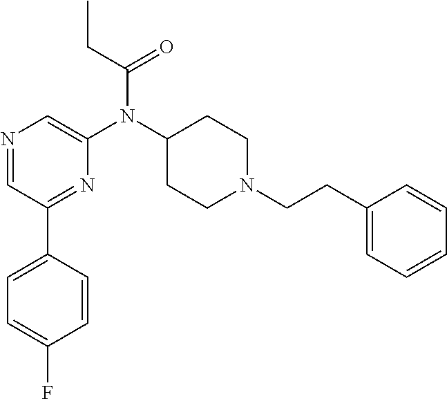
C1=CC(C2=NC(N(C3CCN(CCC4=CC=CC=C4)CC3)C(CC)=O)=CN=C2)=CC=C1F
